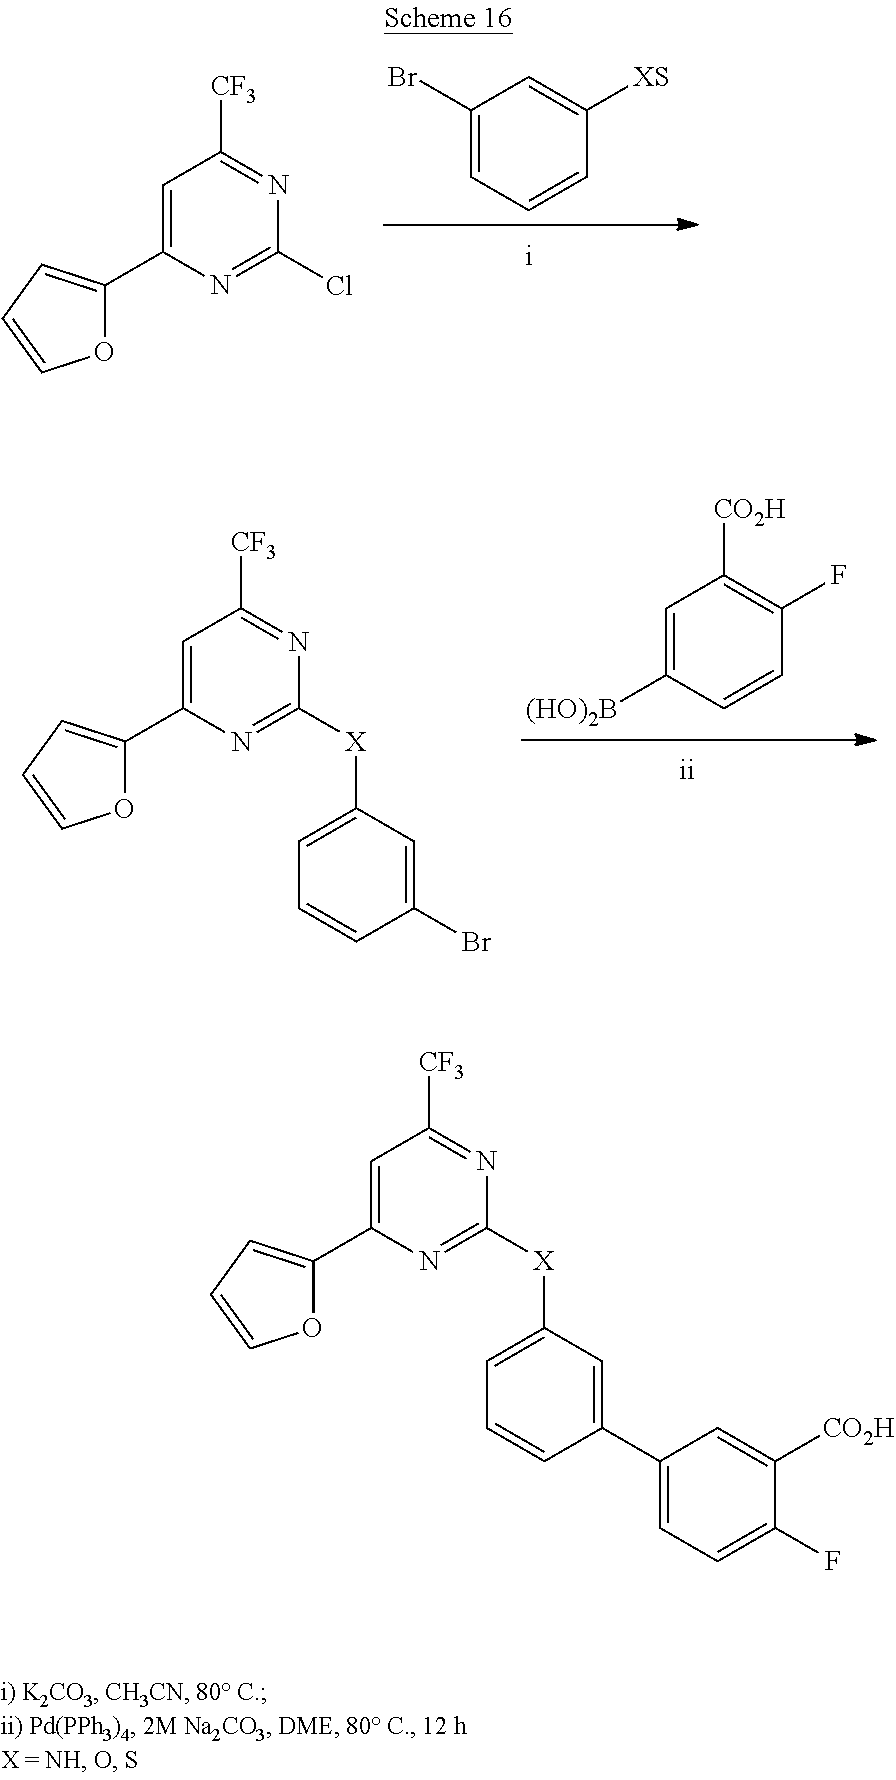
C1(Br)=CC=CC([XS])=C1.C1(C2=CC=CO2)=CC([CF3])=NC(Cl)=N1.C1([(HO)2B])=CC([CO2H])=C(F)C=C1.C1(C2=CC=CO2)=CC([CF3])=NC([X]C2=CC=CC(Br)=C2)=N1.C1(C2=CC=CO2)=CC([CF3])=NC([X]C2=CC=CC(C3=CC=C(F)C([CO2H])=C3)=C2)=N1
